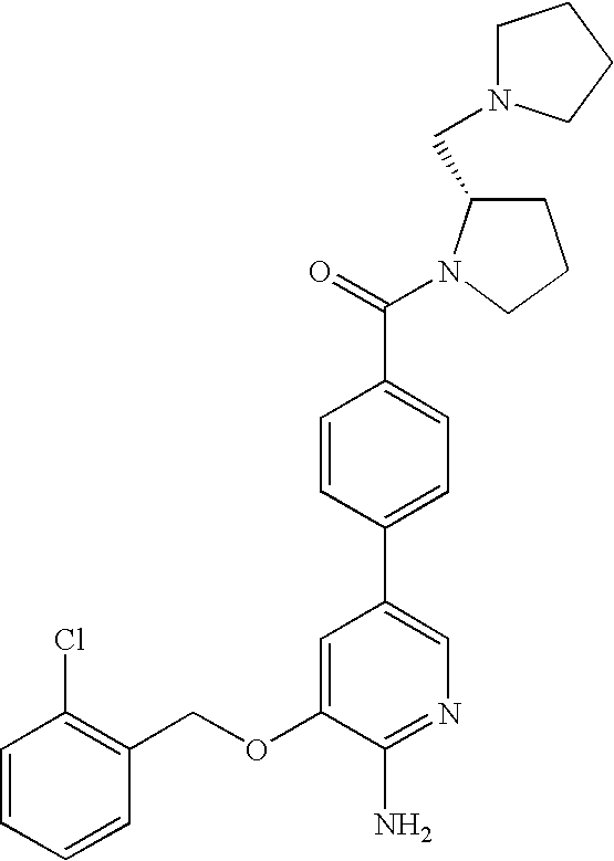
C1=CC=CC(COC2=CC(C3=CC=C(C(=O)N4C(CN5CCCC5)CCC4)C=C3)=CN=C2N)=C1Cl
